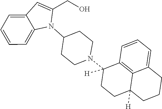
N1(C2CCN(C3([H])CCC4([H])C5=C3C=CC=C5CCC4)CC2)C(CO)=CC2=CC=CC=C12
